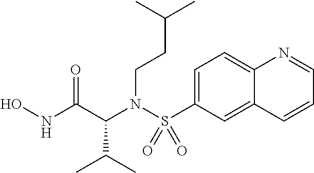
C(N(C(C(C)C)C(NO)=O)S(C1=CC=C2C(=C1)C=CC=N2)(=O)=O)CC(C)C
